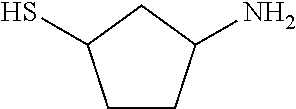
C1CC(N)CC1S
